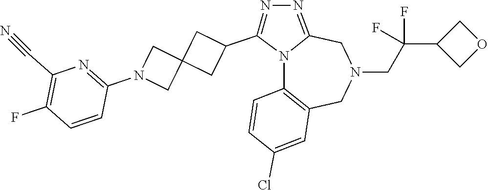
N12C3=C(CN(CC(C4COC4)(F)F)CC1=NN=C2C1CC2(C1)CN(C1=NC(C#N)=C(F)C=C1)C2)C=C(Cl)C=C3
